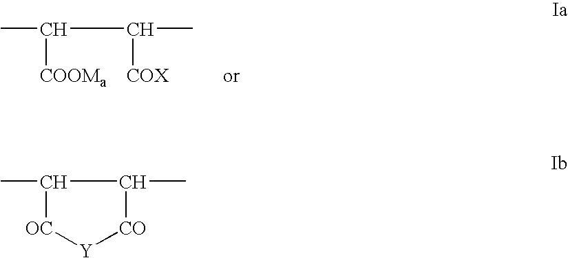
CC(C(C)[COX])[COOMa].C1(C)[OC][Y][CO]C1C
